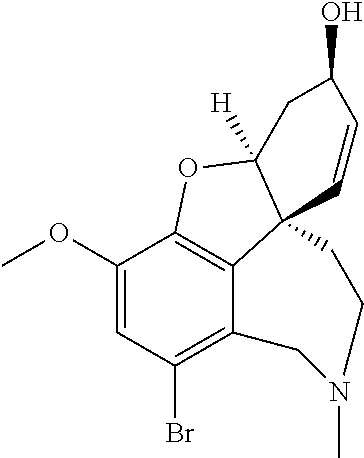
C1(OC)=CC(Br)=C2C3=C1OC1([H])C3(C=CC(O)C1)CCN(C)C2
